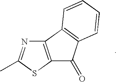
C12=C(SC(C)=N1)C(=O)C1=C2C=CC=C1
